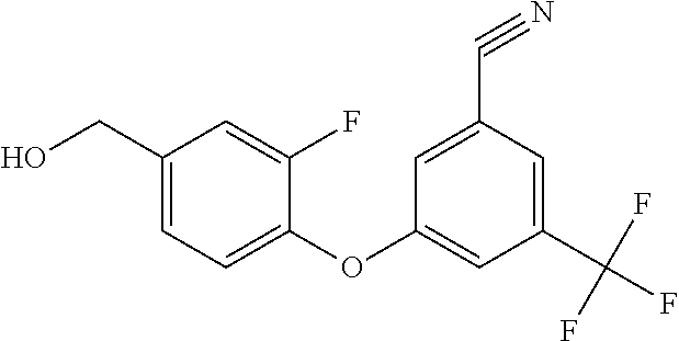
C1=C(CO)C=C(F)C(OC2=CC(C(F)(F)F)=CC(C#N)=C2)=C1
